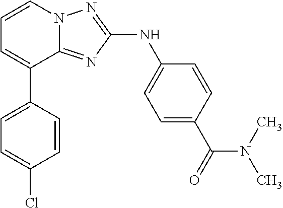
C1=CN2C(=NC(NC3=CC=C(C(=O)N(C)C)C=C3)=N2)C(C2=CC=C(Cl)C=C2)=C1
